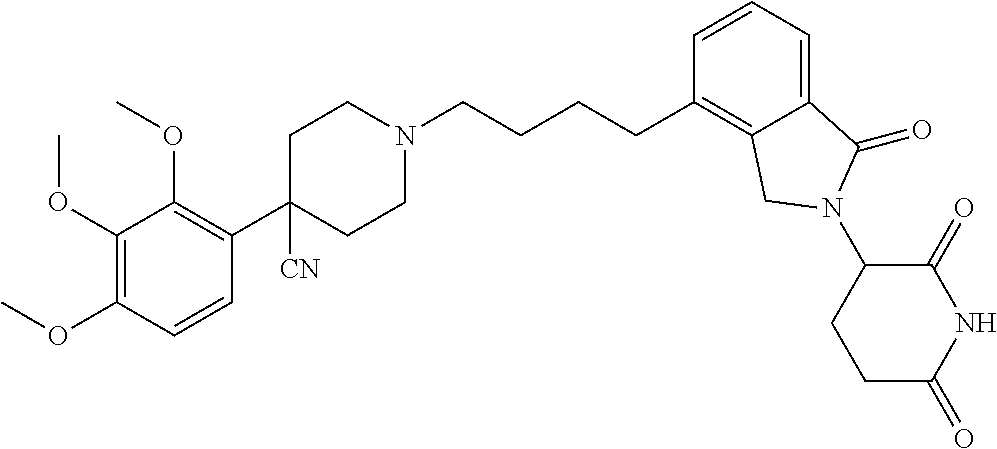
C1N(CCCCC2=C3C(=CC=C2)C(=O)N(C2CCC(=O)NC2=O)C3)CCC(C2=C(OC)C(OC)=C(OC)C=C2)([CN])C1
